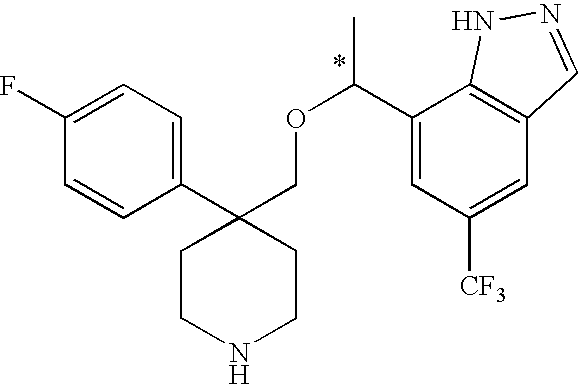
C1(F)=CC=C(C2(COC(C3=CC([CF3])=CC4=C3NN=C4)C)CCNCC2)C=C1
